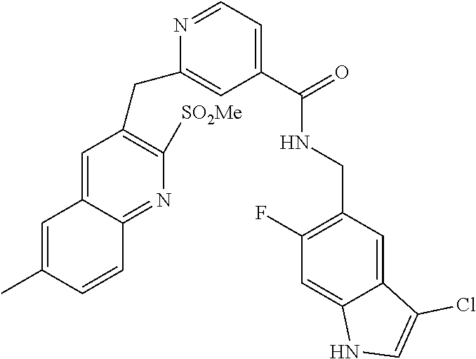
C1=C2C(=NC([SO2Me])=C1CC1=CC(C(NCC3=C(F)C=C4C(=C3)C(Cl)=CN4)=O)=CC=N1)C=CC(C)=C2
